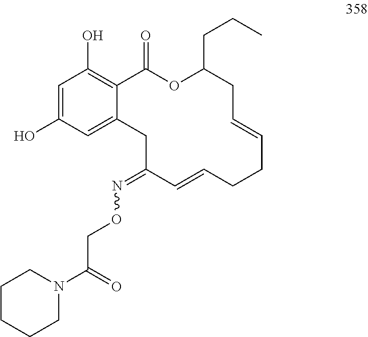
C1=C(O)C=C2C(=C1O)C(=O)OC(CCC)CC=CCCC=CC(=NOCC(N1CCCCC1)=O)C2
